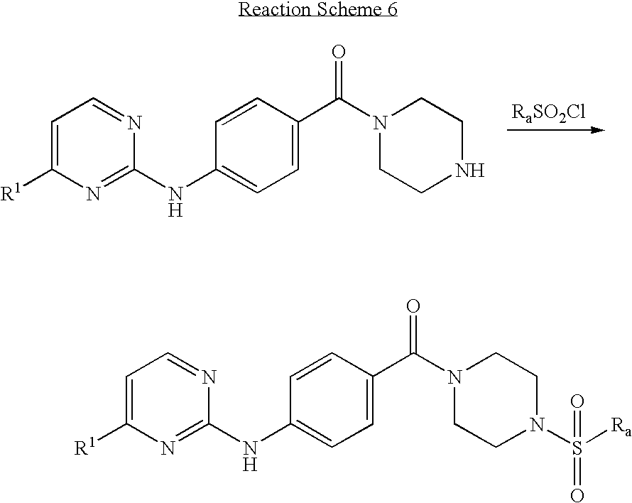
C1=C([R1])N=C(NC2=CC=C(C(=O)N3CCNCC3)C=C2)N=C1.[RaSO2Cl].C1=C([R1])N=C(NC2=CC=C(C(=O)N3CCN(S(=O)([Ra])=O)CC3)C=C2)N=C1
